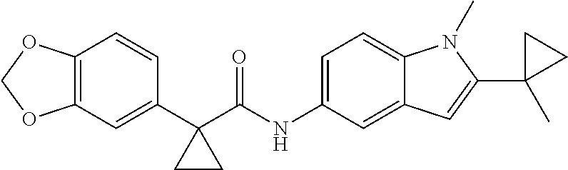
C1(C2(C(NC3=CC=C4C(=C3)C=C(C3(C)CC3)N4C)=O)CC2)=CC2=C(C=C1)OCO2
